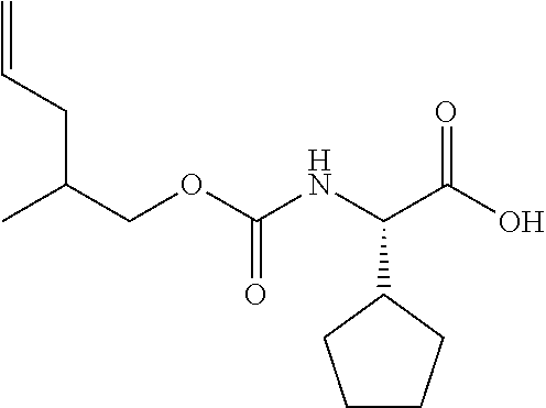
C=CCC(COC(NC(C(O)=O)C1CCCC1)=O)C
